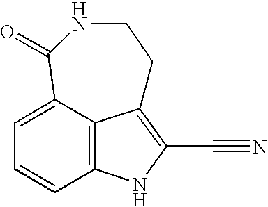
C12=C3C(=CC=C1)C(=O)NCCC3=C(C#N)N2
